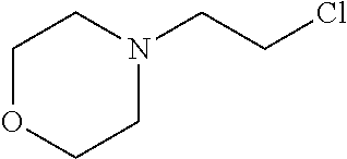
N1(CCCl)CCOCC1
